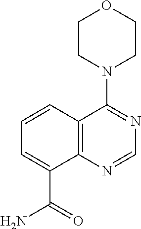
C1CN(C2=NC=NC3=C2C=CC=C3C(=O)N)CCO1
